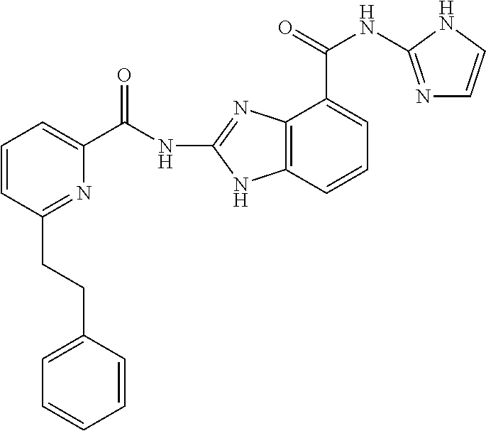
C1=CC(CCC2=CC=CC=C2)=NC(C(NC2=NC3=C(N2)C=CC=C3C(NC2=NC=CN2)=O)=O)=C1
